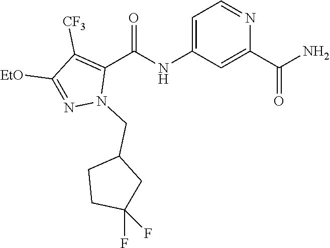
C1([EtO])=NN(CC2CCC(F)(F)C2)C(C(=O)NC2=CC=NC(C(=O)N)=C2)=C1[CF3]
